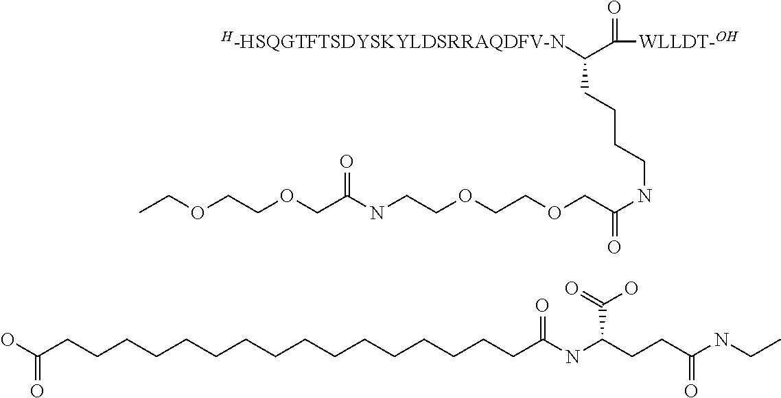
C(CCCCC(O)=O)CCCCCCCCCCCC(NC(CCC(NCC)=O)C(=O)O)=O.C(CCNC(COCCOCCNC(COCCOCC)=O)=O)CC([H-HSQGTFTSDYSKYLDSRRAQDFV-N])C(=O)[WLLDT-OH]
